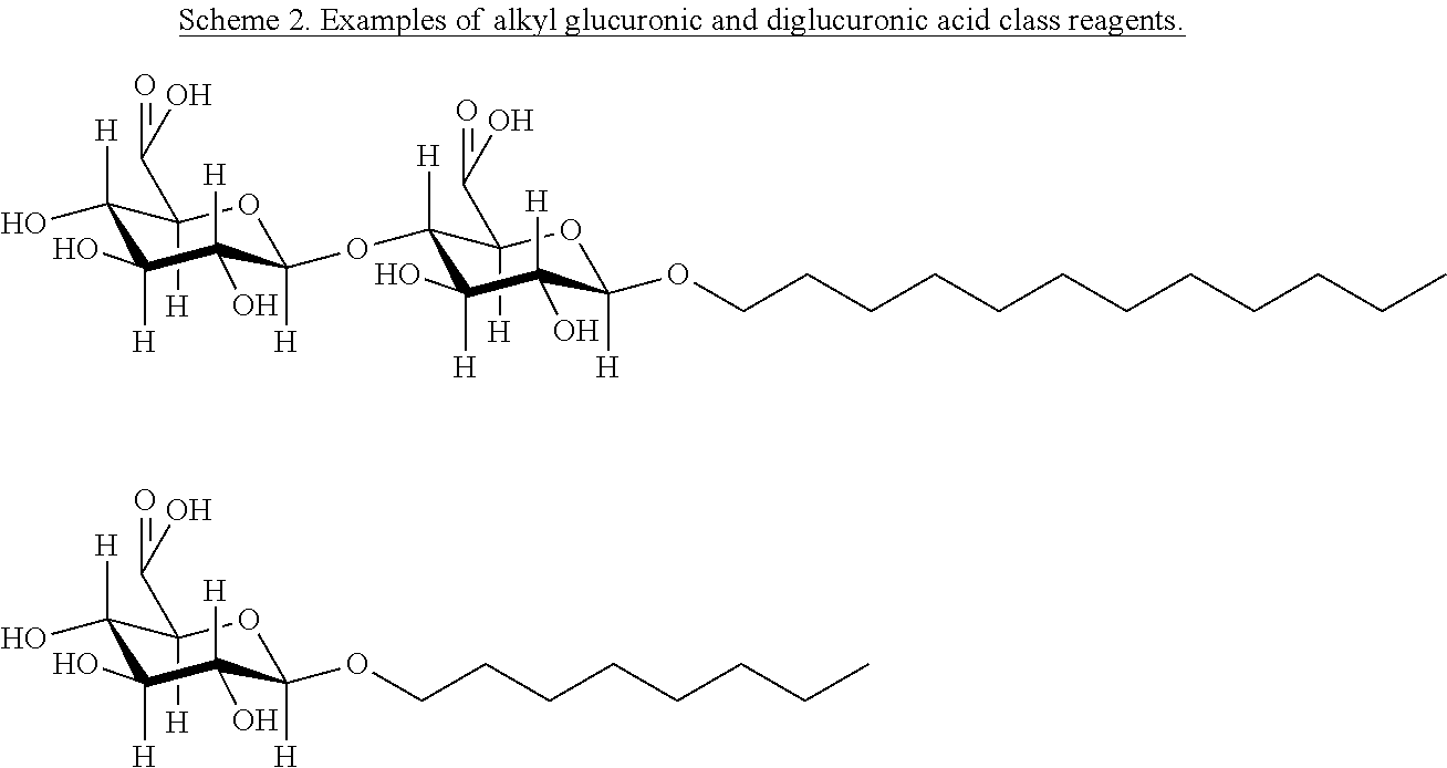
C1([H])(C(=O)O)C([H])(OC2([H])OC([H])(C(=O)O)C([H])(O)C([H])(O)C2([H])O)C([H])(O)C([H])(O)C([H])(OCCCCCCCCCCCC)O1.C(CCCCCCC)OC1([H])OC([H])(C(=O)O)C([H])(O)C([H])(O)C1([H])O
